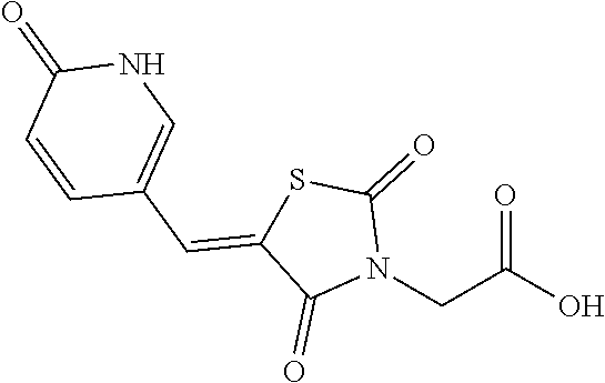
OC(CN1C(=O)SC(=CC2=CNC(=O)C=C2)C1=O)=O
